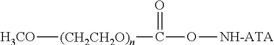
[H3CO][(CH2CH2O)n]C(=O)O[NH-ATA]
